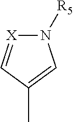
N1([R5])[X]=CC(C)=C1
